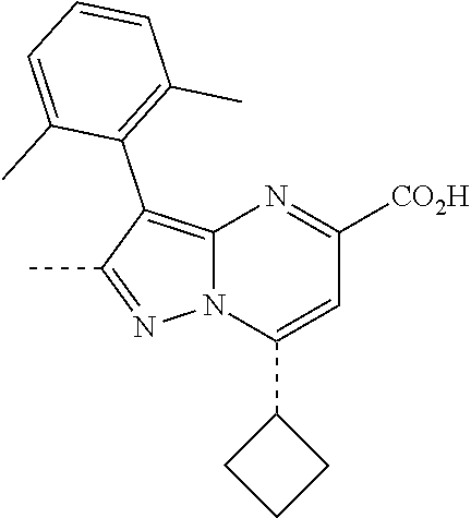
C12=C(C3=C(C)C=CC=C3C)C(C)=NN1C(C1CCC1)=CC([CO2H])=N2
